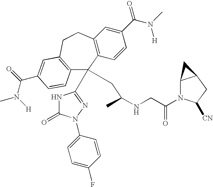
C12=C(C=CC(C(N(C)[H])=O)=C1)C(C1=NN(C3=CC=C(F)C=C3)C(=O)N1)(CC(NCC(N1C3C(CC1[CN])C3)=O)C)C1=C(CC2)C=C(C(N(C)[H])=O)C=C1
